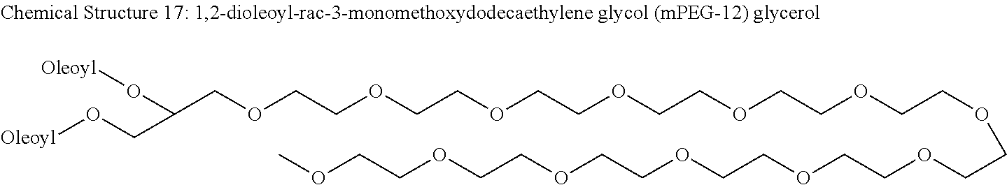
C(COCCOCCOCCOCCOCCOCCOCCOCCOCCOCCOCCOCCOC)(O[Oleoyl])CO[Oleoyl]
